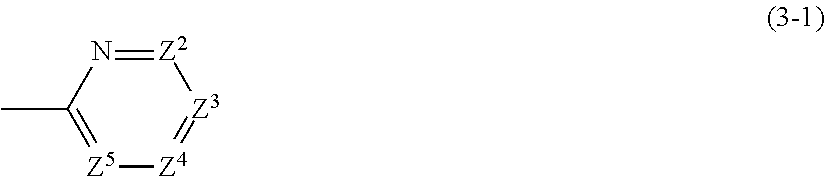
[Z2]1=NC(C)=[Z5][Z4]=[Z3]1
